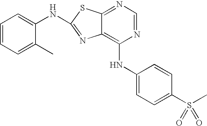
N1=CN=C2C(=C1NC1=CC=C(S(C)(=O)=O)C=C1)N=C(NC1=CC=CC=C1C)S2
